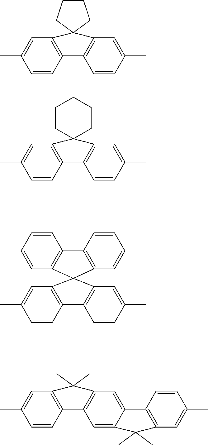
C1=CC2=C(C=C1C)C1(C3=C2C=CC(C)=C3)CCCC1.C1=CC2=C(C=C1C)C1(C3=C2C=CC(C)=C3)CCCCC1.C1=CC2=C(C=C1C)C1(C3=C2C=CC(C)=C3)C2=C(C=CC=C2)C2=C1C=CC=C2.C1=CC2=C(C=C1C)C(C)(C)C1=C2C=C2C(=C1)C1=C(C=C(C)C=C1)C2(C)C
